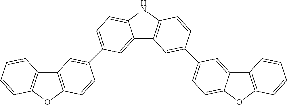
C12=C(OC3=C1C=CC=C3)C=CC(C1=CC=C3C(=C1)C1=C(N3)C=CC(C3=CC=C4C(=C3)C3=C(O4)C=CC=C3)=C1)=C2
